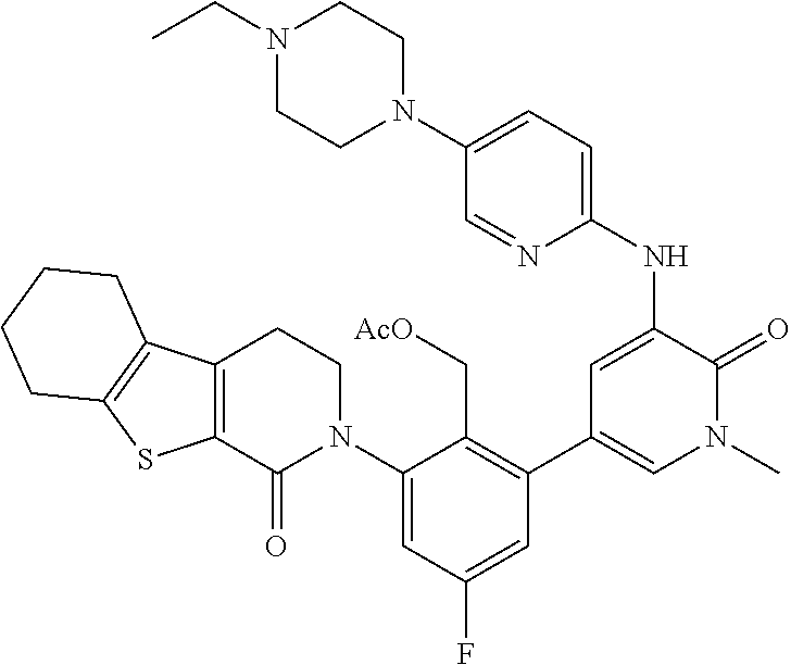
C1(C2=CN(C)C(=O)C(NC3=CC=C(N4CCN(CC)CC4)C=N3)=C2)=C(C[AcO])C(N2CCC3=C(C2=O)SC2=C3CCCC2)=CC(F)=C1
